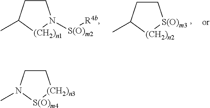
C1CC(C)[(CH2)n1]N1[S(O)m2][R4b].C1CC(C)[(CH2)n2][S(O)m3]1.C1CN(C)[S(O)m4][(CH2)n3]1
